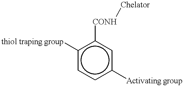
c1([thiol traping group])ccc([Activating group])cc1[CONH][Chelator]
